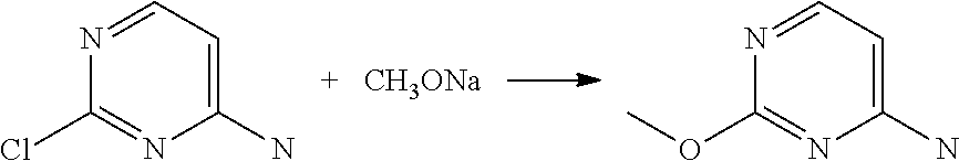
C1(N)=CC=NC(Cl)=N1.C1(N)=CC=NC(OC)=N1.[CH3ONa]
